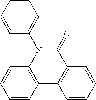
C12=C(N(C3=C(C)C=CC=C3)C(=O)C3=C1C=CC=C3)C=CC=C2
